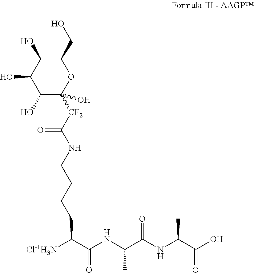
C1(O)C([CF2]C(NCCCCC(C(NC(C(NC(C(O)=O)C)=O)C)=O)[Cl-+H3N])=O)(O)OC(CO)C(O)C1O
